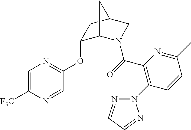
C1(C(=O)N2C3C(OC4=NC=C([F3C])N=C4)CC(C2)C3)=C(N2N=CC=N2)C=CC(C)=N1
